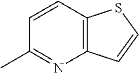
C1=CC2=C(N=C1C)C=CS2
